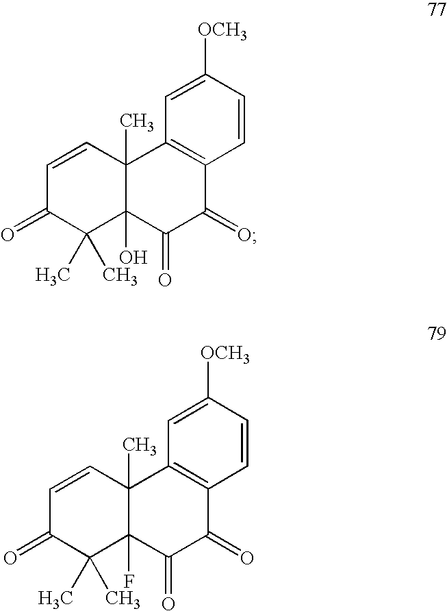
C1=CC2(C)C(O)(C(C)(C)C1=O)C(=O)C(=O)C1=C2C=C([OCH3])C=C1.C1=CC2(C)C(F)(C(C)(C)C1=O)C(=O)C(=O)C1=C2C=C([OCH3])C=C1
